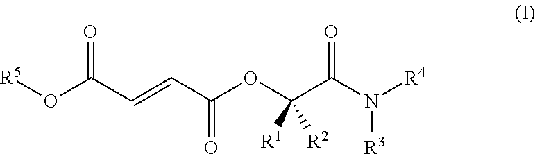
[R5]OC(C=CC(OC(C(N([R4])[R3])=O)([R1])[R2])=O)=O
